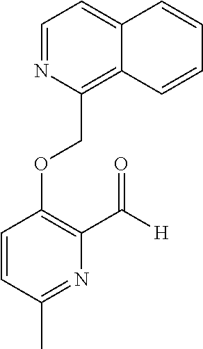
C(OC1=C(C([H])=O)N=C(C)C=C1)C1=C2C(=CC=N1)C=CC=C2
